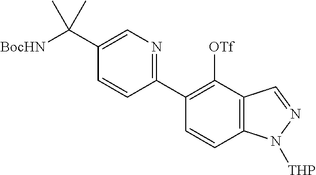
[BocHN]C(C1=CN=C(C2=C([OTf])C3=C(C=C2)N([THP])N=C3)C=C1)(C)C
